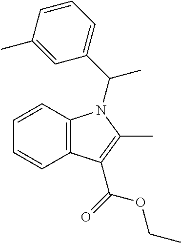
C1=CC=CC2=C1N(C(C1=CC=CC(C)=C1)C)C(C)=C2C(=O)OCC
